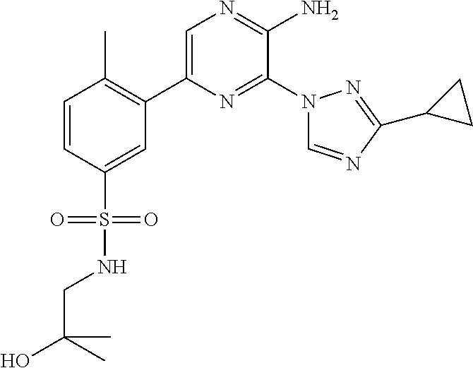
C1(C2=C(C)C=CC(S(=O)(=O)NCC(O)(C)C)=C2)=CN=C(N)C(N2C=NC(C3CC3)=N2)=N1
